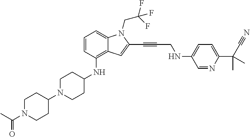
C1=CC(NC2CCN(C3CCN(C(=O)C)CC3)CC2)=C2C(=C1)N(CC(F)(F)F)C(C#CCNC1=CC=C(C(C#N)(C)C)N=C1)=C2
